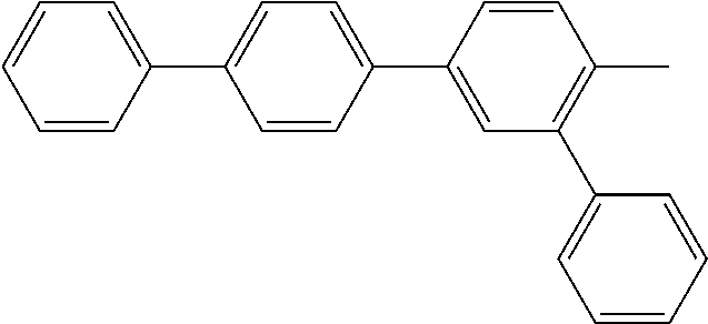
C1=CC(C2=CC=C(C3=CC(C4=CC=CC=C4)=C(C)C=C3)C=C2)=CC=C1
